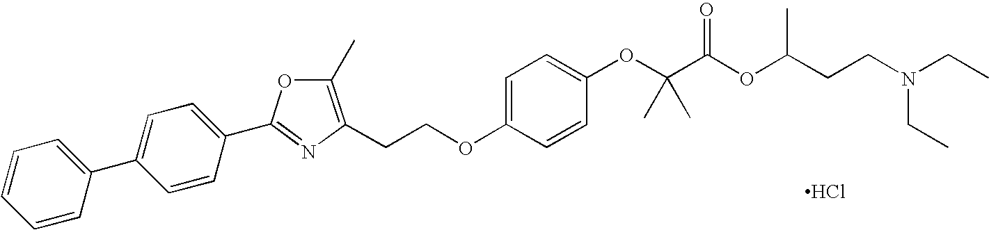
Cl.C1=CC(C2=CC=C(C3=NC(CCOC4=CC=C(OC(C(OC(CCN(CC)CC)C)=O)(C)C)C=C4)=C(C)O3)C=C2)=CC=C1
